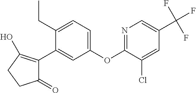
C1(=O)C(C2=CC(OC3=NC=C(C(F)(F)F)C=C3Cl)=CC=C2CC)=C(O)CC1
